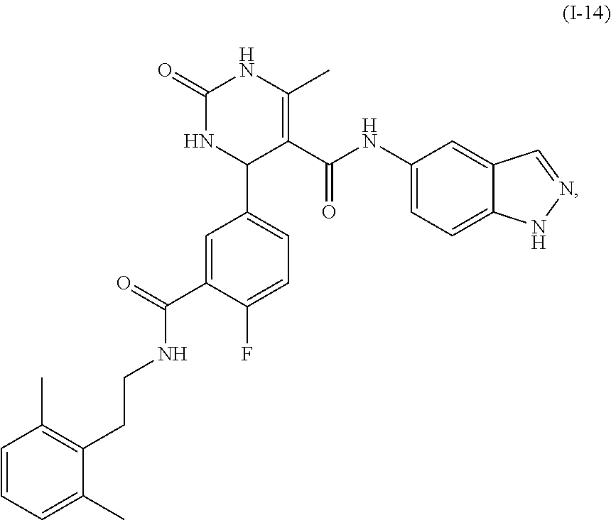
C(C1=C(C)C=CC=C1C)CNC(C1=CC(C2C(C(=O)NC3=CC=C4C(=C3)C=NN4)=C(C)NC(=O)N2)=CC=C1F)=O
